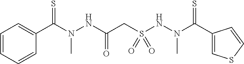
C(N(NC(CS(NN(C(=S)C1=CSC=C1)C)(=O)=O)=O)C)(=S)C1=CC=CC=C1
